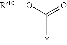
C(C)(O[R10])=O
